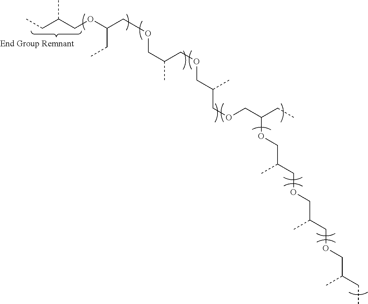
C(COC(COCC(C)COCC(COCC(CC)OCC(COCC(COCC(CC)C)C)C)C)CC)(CC)C
